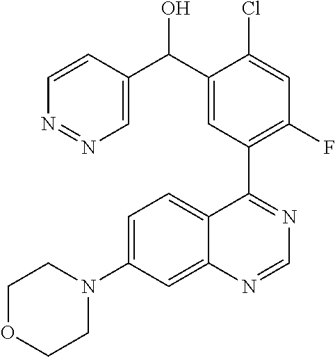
C1=CC(C(C2=CC(C3=NC=NC4=CC(N5CCOCC5)=CC=C34)=C(F)C=C2Cl)O)=CN=N1
